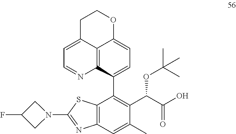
C12=C(C=C(C)C(C(C(O)=O)OC(C)(C)C)=C1C1=CC=C3C4=C1N=CC=C4CCO3)N=C(N1CC(F)C1)S2
